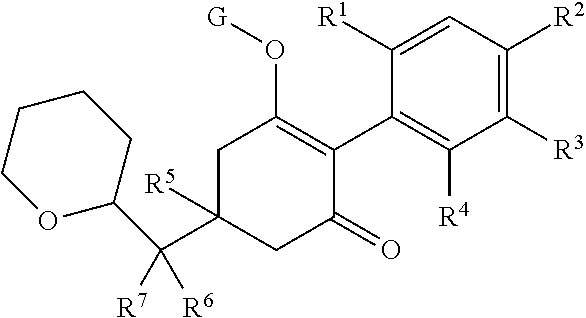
C1C(C(C2CCCCO2)([R7])[R6])([R5])CC(=O)C(C2=C([R4])C([R3])=C([R2])C=C2[R1])=C1O[G]
